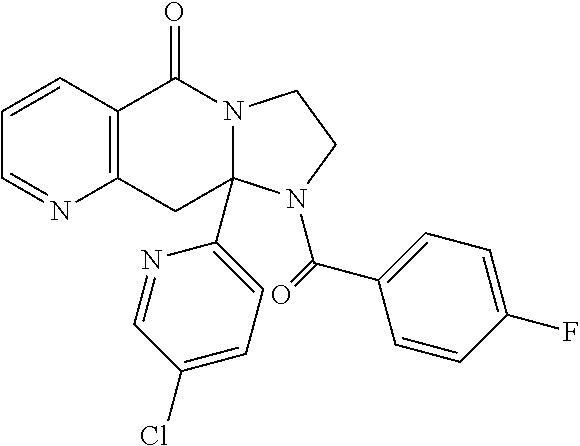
C1=CC2=C(N=C1)CC1(C3=CC=C(Cl)C=N3)N(C2=O)CCN1C(=O)C1=CC=C(F)C=C1
